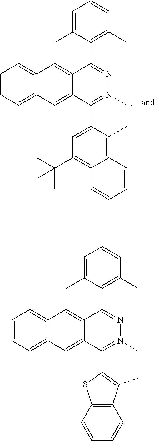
C1=CC=C2C(=C1)C=C1C(=C2)C(C2=C(C)C3=C(S2)C=CC=C3)=N(C)N=C1C1=C(C)C=CC=C1C.C1=CC=C2C(=C1)C=C1C(=C2)C(C2=CC(C(C)(C)C)=C3C(=C2C)C=CC=C3)=N(C)N=C1C1=C(C)C=CC=C1C
